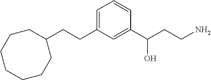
C1(CCC2=CC=CC(C(CCN)O)=C2)CCCCCCC1
